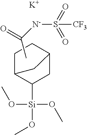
C12C([Si](OC)(OC)OC)CC(CC1)C2.CC(=O)[N-]S([CF3])(=O)=O.[K]
